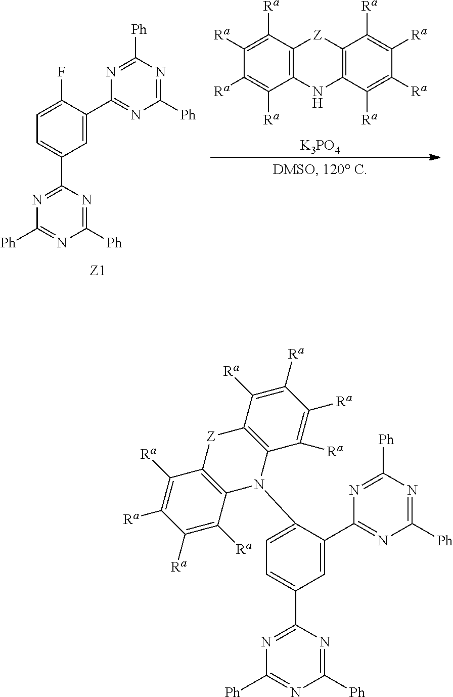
C12=C(C([Ra])=C([Ra])C([Ra])=C1[Ra])[Z]C1=C(N2)C([Ra])=C([Ra])C([Ra])=C1[Ra].[K3PO4].C1=C(C2=NC([Ph])=NC([Ph])=N2)C(F)=CC=C1C1=NC([Ph])=NC([Ph])=N1.C1=C(C2=NC([Ph])=NC([Ph])=N2)C(N2C3=C(C([Ra])=C([Ra])C([Ra])=C3[Ra])[Z]C3=C2C([Ra])=C([Ra])C([Ra])=C3[Ra])=CC=C1C1=NC([Ph])=NC([Ph])=N1
